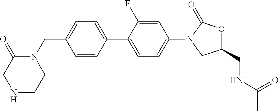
C1=CC(CN2C(=O)CNCC2)=CC=C1C1=CC=C(N2CC(CNC(C)=O)OC2=O)C=C1F
